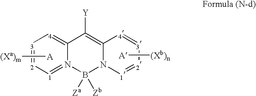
[1]1=N2C(=[4][3]=[2]1)C([Y])=C1N(B2([Za])[Zb])[1]=[2][3]=[4]1.[A][(Xa)m].[A][(Xb)n]
